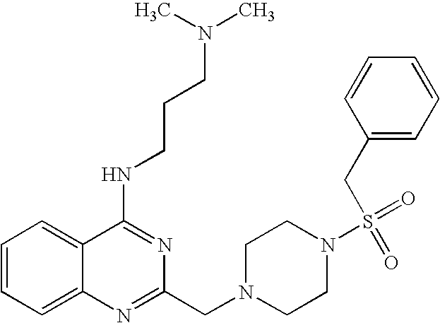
C1=CC=C2C(=C1)C(NCCCN(C)C)=NC(CN1CCN(S(=O)(=O)CC3=CC=CC=C3)CC1)=N2
